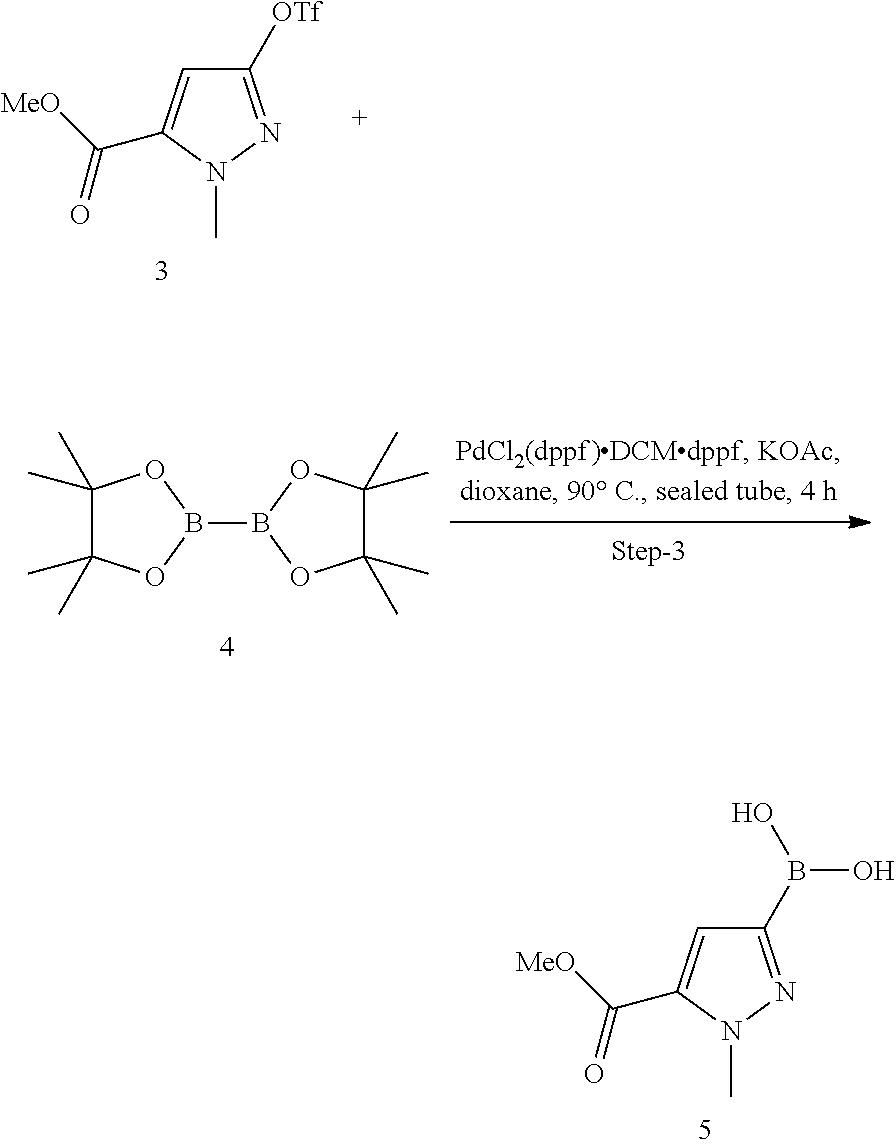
C1([OTf])=NN(C)C(C([MeO])=O)=C1.C1(C)(C)C(C)(C)OB(B2OC(C)(C)C(C)(C)O2)O1.C1(B(O)O)=NN(C)C(C([MeO])=O)=C1
